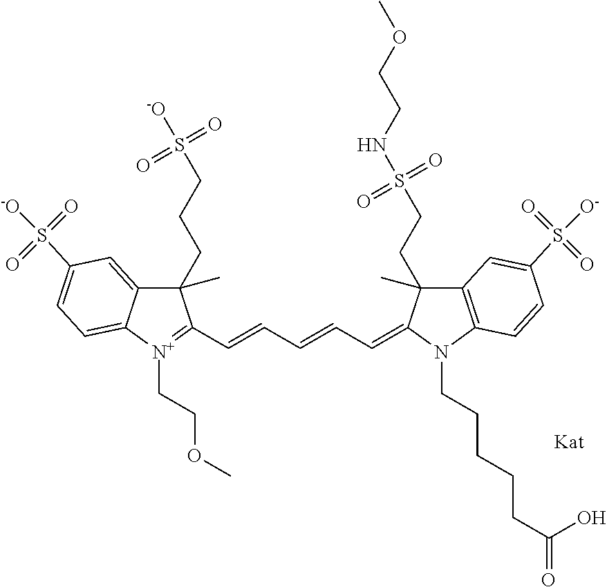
C1(CCCS([-O])(=O)=O)(C)C2=CC(S([-O])(=O)=O)=CC=C2[N+](CCOC)=C1C=CC=CC=C1N(CCCCCC(=O)O)C2=C(C=C(S([O-])(=O)=O)C=C2)C1(C)CCS(NCCOC)(=O)=O
